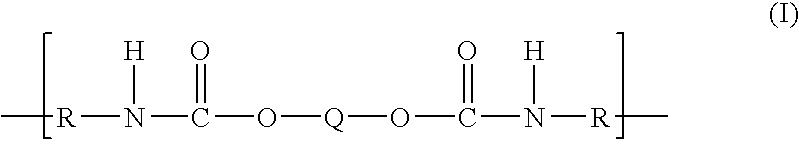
C[R]N(C(O[Q]OC(N([R]C)[H])=O)=O)[H]
